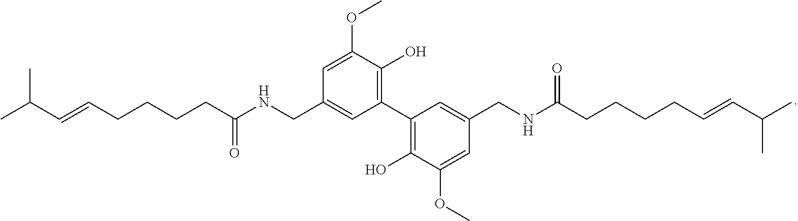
O(C)C1=CC(CNC(CCCCC=CC(C)C)=O)=CC(C2=C(O)C(OC)=CC(CNC(CCCCC=CC(C)C)=O)=C2)=C1O
